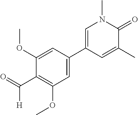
C1=C(C)C(=O)N(C)C=C1C1=CC(OC)=C(C([H])=O)C(OC)=C1
